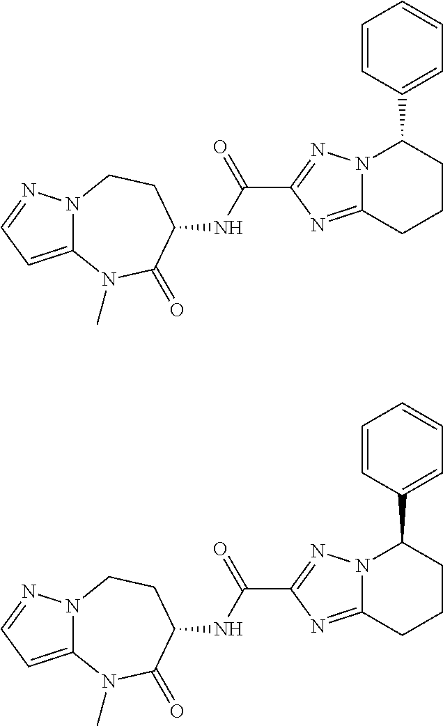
N12C(=CC=N1)N(C)C(=O)C(NC(C1=NN3C(=N1)CCCC3C1=CC=CC=C1)=O)CC2.N12C(=CC=N1)N(C)C(=O)C(NC(C1=NN3C(=N1)CCCC3C1=CC=CC=C1)=O)CC2
